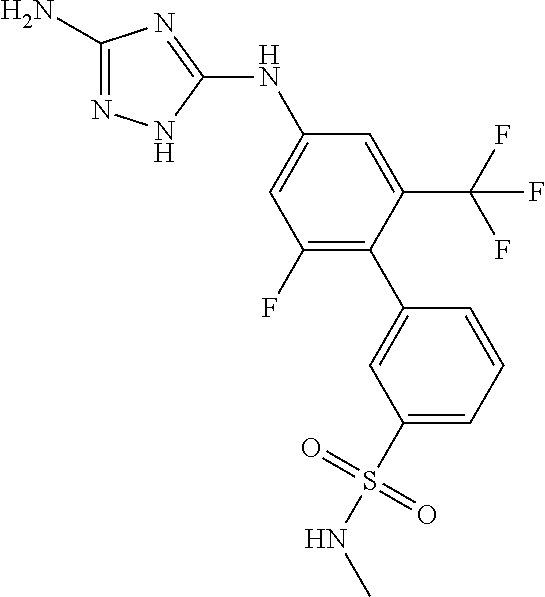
C1(N)=NNC(NC2=CC(F)=C(C3=CC(S(=O)(=O)NC)=CC=C3)C(C(F)(F)F)=C2)=N1
